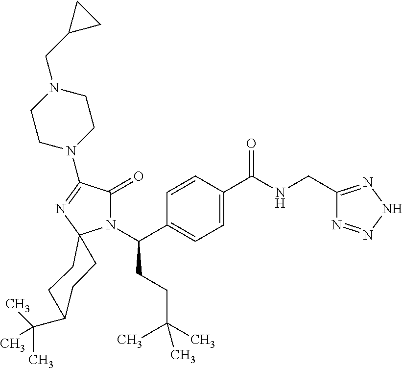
C1C(C(C)(C)C)CCC2(C1)N(C(CCC(C)(C)C)C1=CC=C(C(=O)NCC3=NNN=N3)C=C1)C(=O)C(N1CCN(CC3CC3)CC1)=N2
